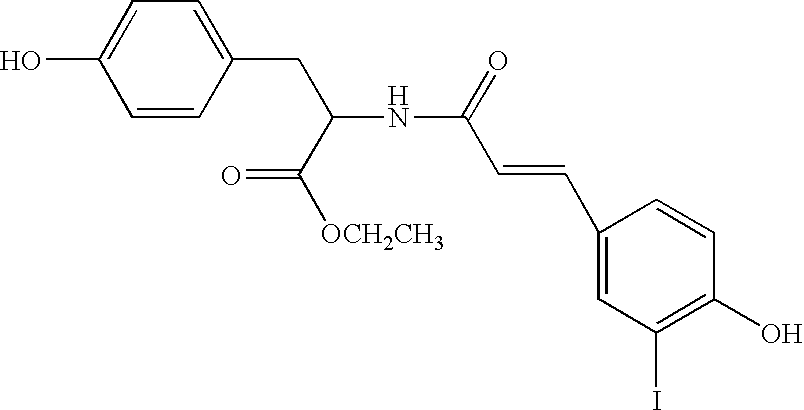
C1=CC(CC(NC(=O)C=CC2=CC(I)=C(O)C=C2)C([OCH2CH3])=O)=CC=C1O
